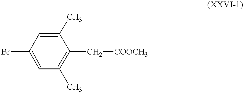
BrC1=CC(C)=C(C[COOCH3])C(C)=C1
